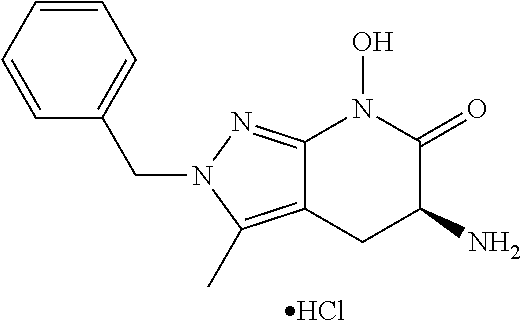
Cl.C(N1C(C)=C2C(=N1)N(O)C(=O)C(N)C2)C1=CC=CC=C1
